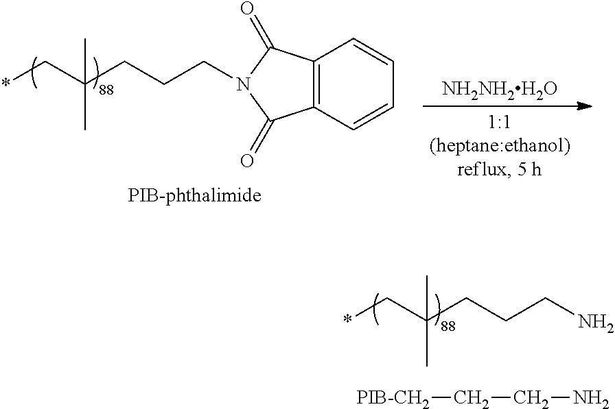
[PIB-phthalimide].*CC(CCCN1C(=O)C2=C(C=CC=C2)C1=O)(C)C.[NH2NH2H2O].*CC(CCCN)(C)C.[PIB-CH2]CCN
